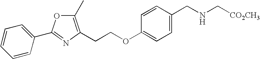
C(COC1=CC=C(CNC[CO2CH3])C=C1)C1=C(C)OC(C2=CC=CC=C2)=N1
